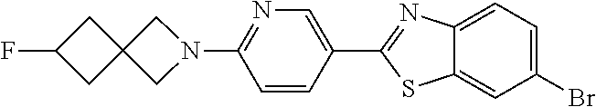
N1(C2=NC=C(C3=NC4=CC=C(Br)C=C4S3)C=C2)CC2(C1)CC(F)C2
